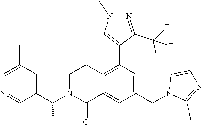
C1(C(N2C(=O)C3=CC(CN4C(C)=NC=C4)=CC(C4=CN(C)N=C4C(F)(F)F)=C3CC2)C)=CC(C)=CN=C1
